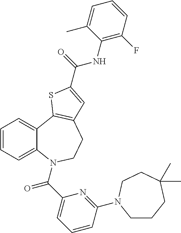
C1=CC=C2C(=C1)C1=C(CCN2C(C2=CC=CC(N3CCCC(C)(C)CC3)=N2)=O)C=C(C(NC2=C(F)C=CC=C2C)=O)S1
